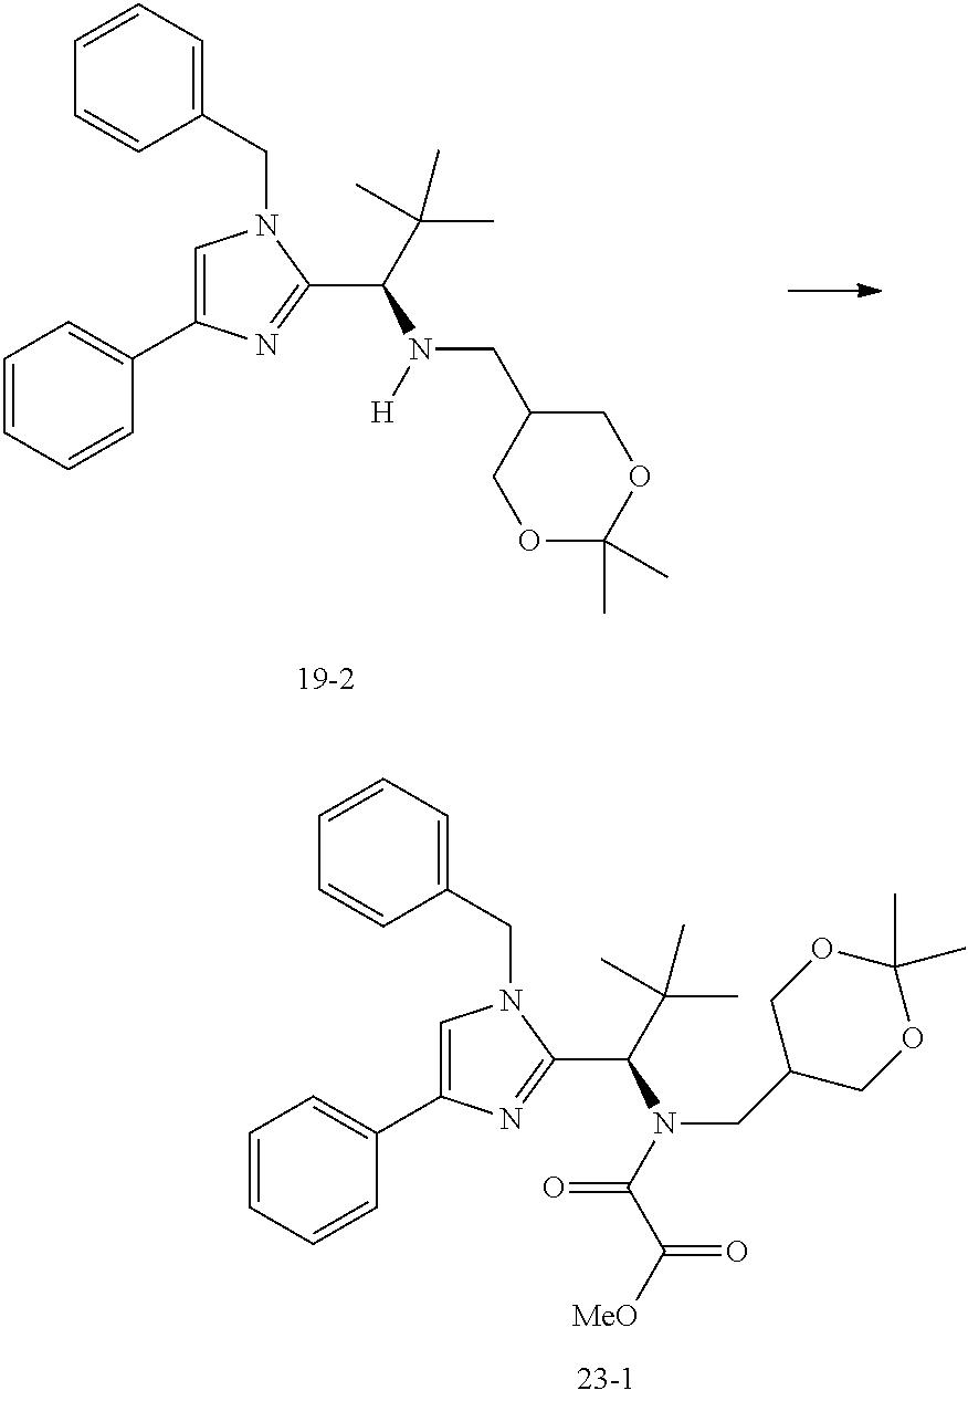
C1=C(C2=CC=CC=C2)N=C(C(C(C)(C)C)N([H])CC2COC(C)(C)OC2)N1CC1=CC=CC=C1.C1=C(C2=CC=CC=C2)N=C(C(N(C(C(=O)[MeO])=O)CC2COC(C)(C)OC2)C(C)(C)C)N1CC1=CC=CC=C1
